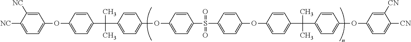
C1=C([NC])C([NC])=CC=C1OC1=CC=C(C(C)(C)C2=CC=C(OC3=CC=C(S(C4=CC=C(OC5=CC=C(C(C)(C)C6=CC=C(OC7=CC=C([CN])C([CN])=C7)C=C6)C=C5)C=C4)(=O)=O)C=C3)C=C2)C=C1
